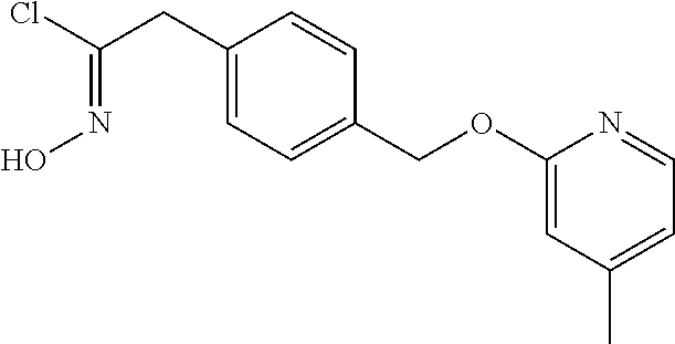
C1(CC(Cl)=NO)=CC=C(COC2=CC(C)=CC=N2)C=C1
